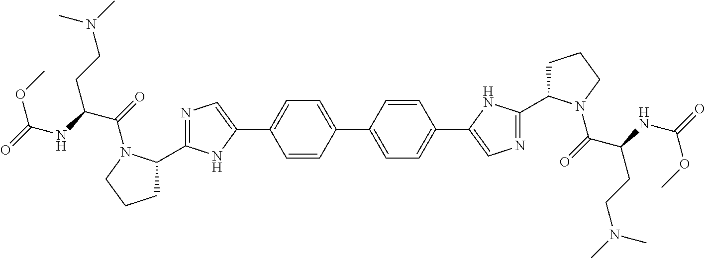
C1(C2=CC=C(C3=CN=C(C4CCCN4C(=O)C(CCN(C)C)NC(OC)=O)N3)C=C2)=CC=C(C2=CN=C(C3CCCN3C(=O)C(CCN(C)C)NC(OC)=O)N2)C=C1
